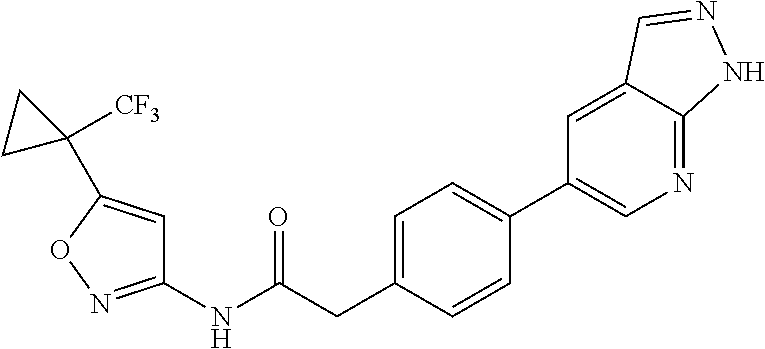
C1=C(CC(NC2=NOC(C3([CF3])CC3)=C2)=O)C=CC(C2=CN=C3C(=C2)C=NN3)=C1
